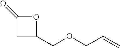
C1(=O)CC(COCC=C)O1
